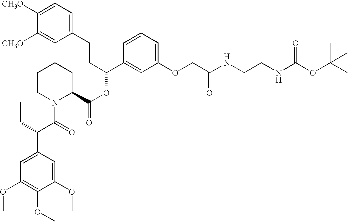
C1CN(C(C(C2=CC(OC)=C(OC)C(OC)=C2)CC)=O)C(C(OC(CCC2=CC=C([CH3O])C([CH3O])=C2)C2=CC(OCC(NCCNC(OC(C)(C)C)=O)=O)=CC=C2)=O)CC1
